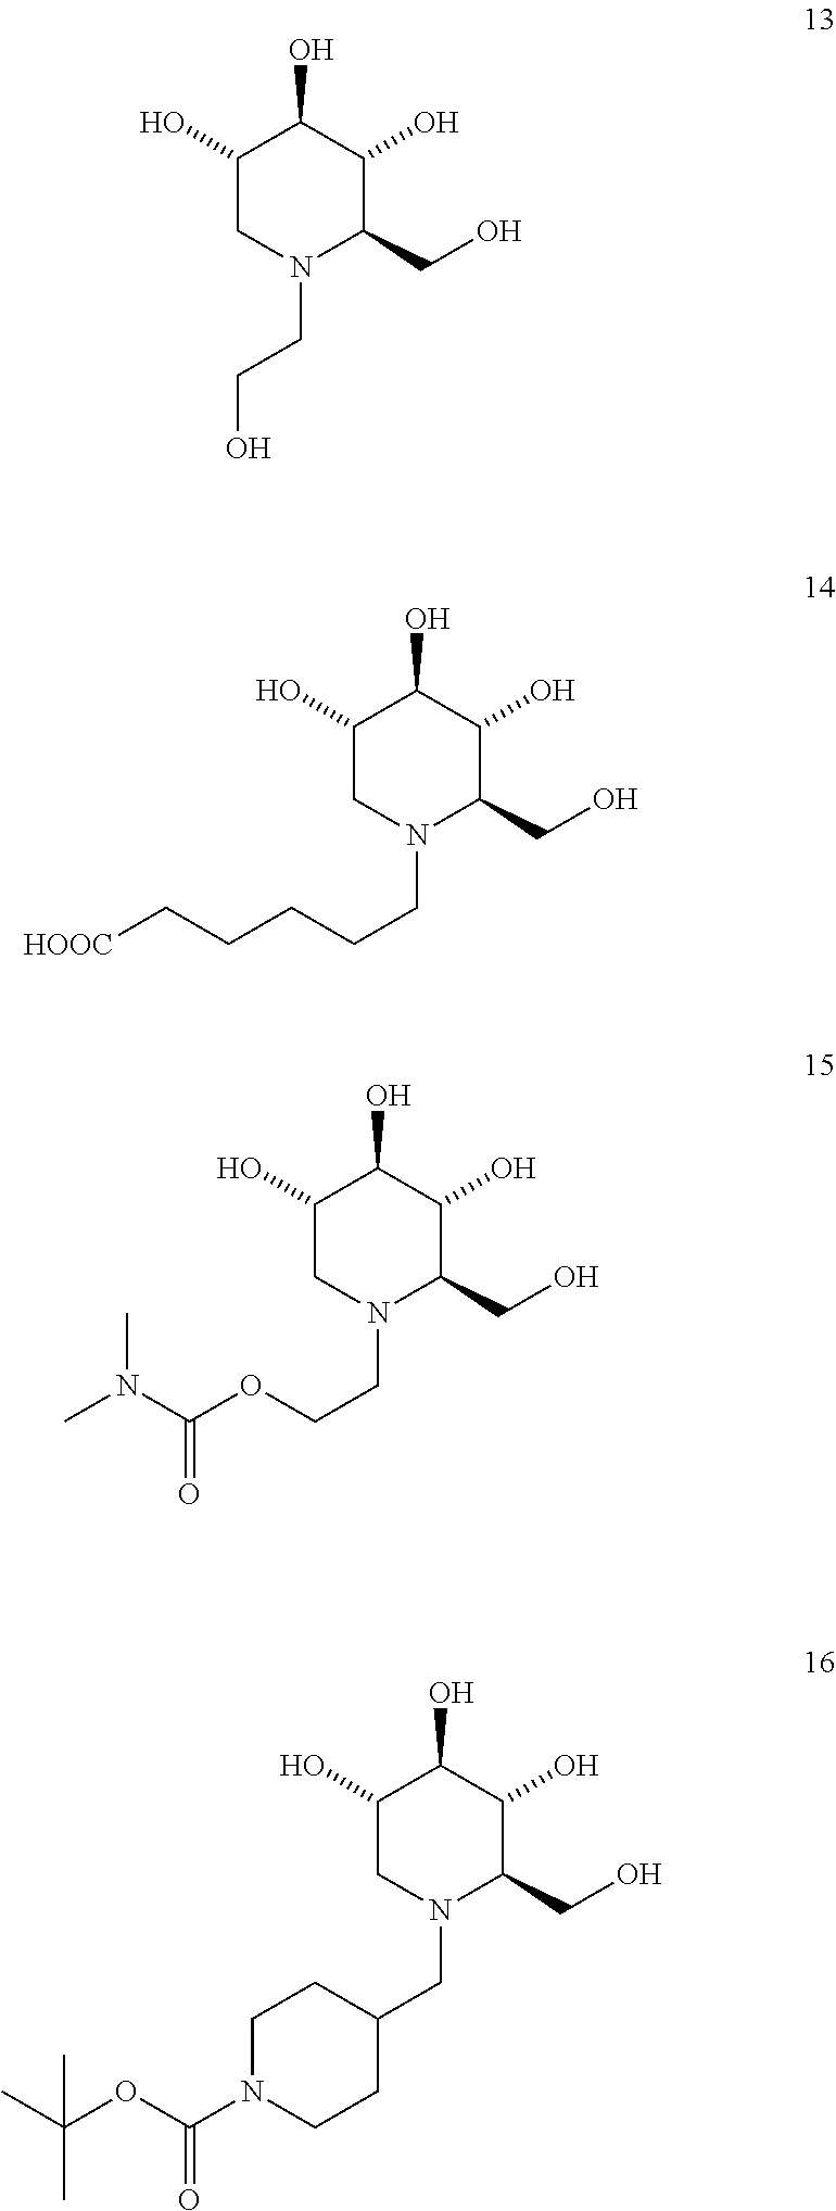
C1(O)CN(CCO)C(CO)C(O)C1O.C1(O)CN(CCCCC[HOOC])C(CO)C(O)C1O.C1(O)CN(CCOC(N(C)C)=O)C(CO)C(O)C1O.C1(O)CN(CC2CCN(C(OC(C)(C)C)=O)CC2)C(CO)C(O)C1O
